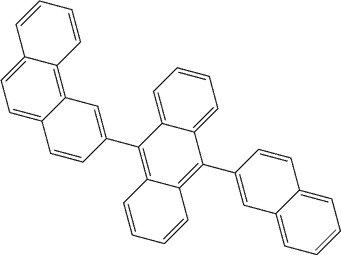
C12=C3C(=CC=C1C=CC=C2)C=CC(C1=C2C(=C(C4=CC5=CC=CC=C5C=C4)C4=CC=CC=C14)C=CC=C2)=C3
